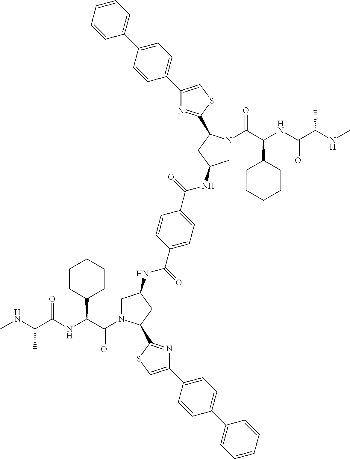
CNC(C(NC(C(=O)N1CC(NC(C2=CC=C(C(=O)NC3CN(C(C(NC(C(NC)C)=O)C4CCCCC4)=O)C(C4=NC(C5=CC=C(C6=CC=CC=C6)C=C5)=CS4)C3)C=C2)=O)CC1C1=NC(C2=CC=C(C3=CC=CC=C3)C=C2)=CS1)C1CCCCC1)=O)C
